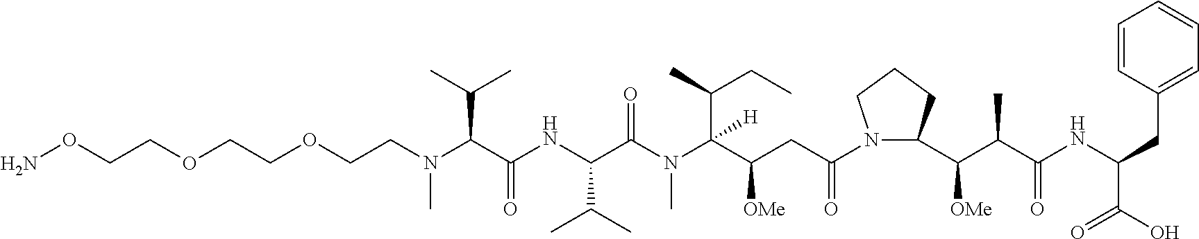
C(OCCN(C(C(NC(C(N(C(C(CC(N1C(C(C(C(NC(C(O)=O)CC2=CC=CC=C2)=O)C)[OMe])CCC1)=O)[OMe])(C(CC)C)[H])C)=O)C(C)C)=O)C(C)C)C)COCCON
